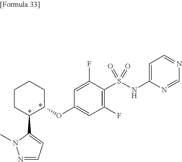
C1C(OC2=CC(F)=C(S(NC3=CC=NC=N3)(=O)=O)C(F)=C2)C(C2=CC=NN2C)CCC1
